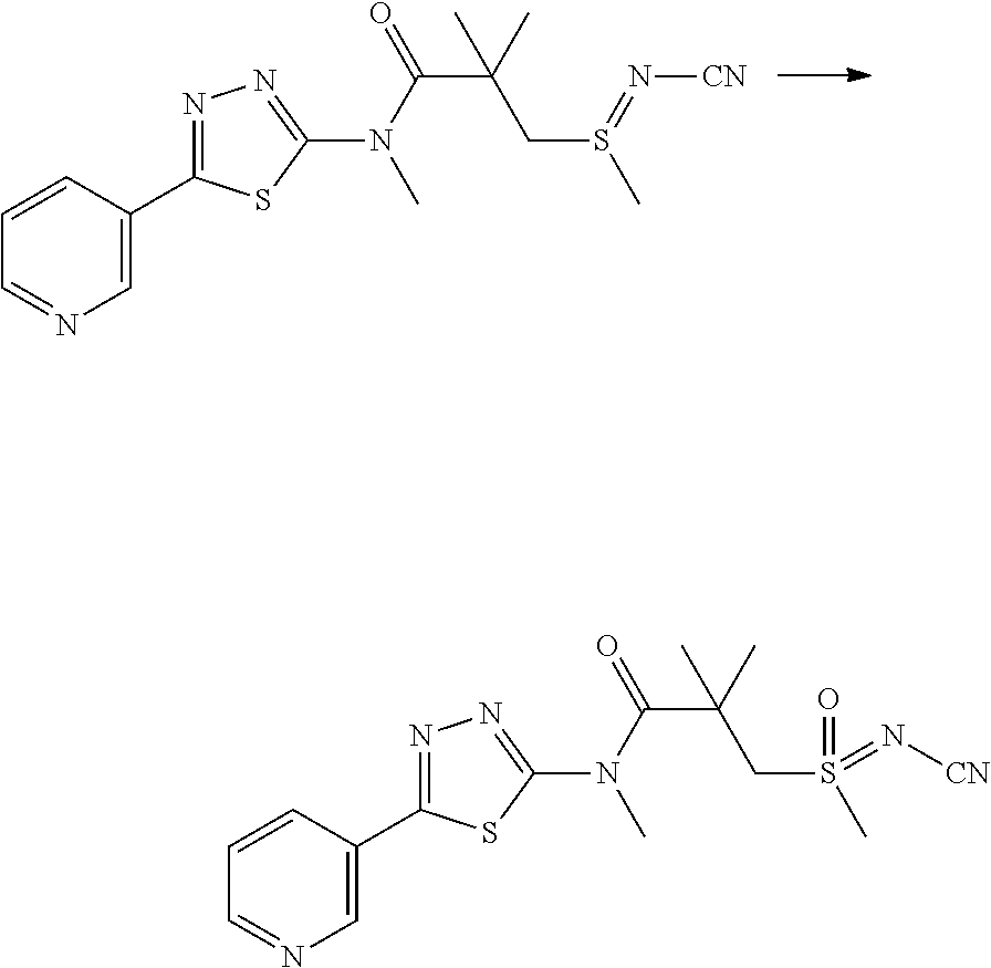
C1=CC=NC=C1C1=NN=C(N(C(=O)C(CS(C)=N[CN])(C)C)C)S1.C1=CC=NC=C1C1=NN=C(N(C(=O)C(CS(C)(=O)=N[CN])(C)C)C)S1
